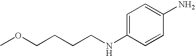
C1=C(NCCCCOC)C=CC(N)=C1
